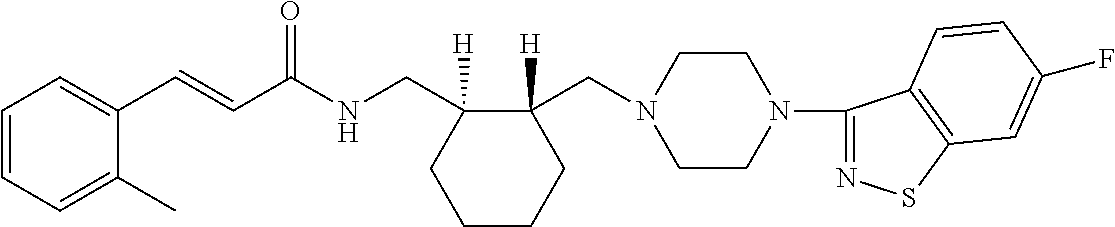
C1(C=CC(NCC2([H])CCCCC2(CN2CCN(C3=NSC4=C3C=CC(F)=C4)CC2)[H])=O)=CC=CC=C1C
